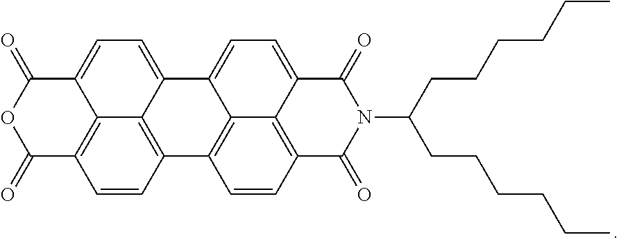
C1(=O)C2=C3C(=CC=C4C3=C(C=C2)C2=C3C4=CC=C4C3=C(C=C2)C(=O)N(C(CCCCCC)CCCCCC)C4=O)C(=O)O1
